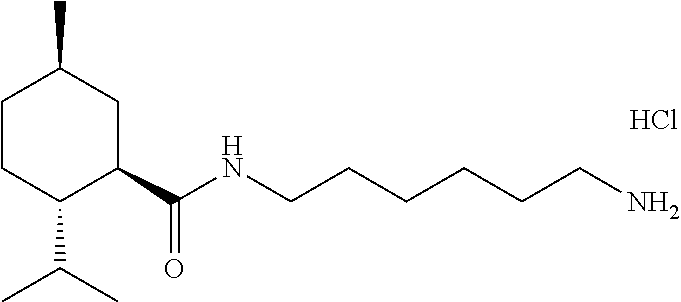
C1CC(C(C)C)C(C(NCCCCCCN)=O)CC1C.Cl
